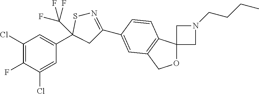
C1(Cl)=C(F)C(Cl)=CC(C2(C(F)(F)F)CC(C3=CC4=C(C5(OC4)CN(CCCC)C5)C=C3)=NS2)=C1
